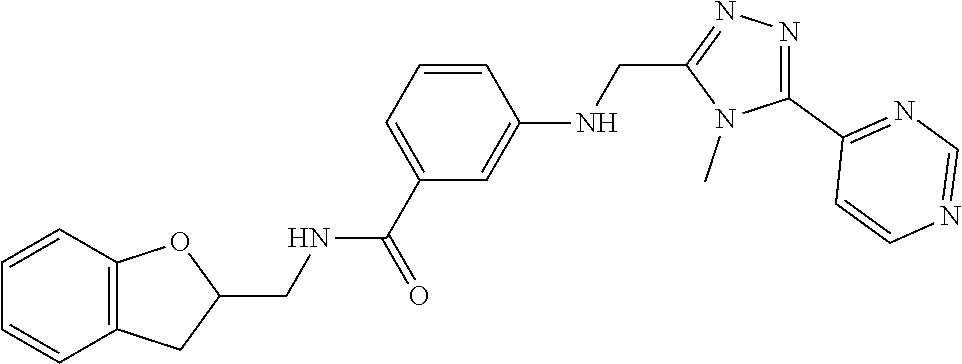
C1(C2=NC=NC=C2)=NN=C(CNC2=CC(C(NCC3OC4=C(C3)C=CC=C4)=O)=CC=C2)N1C
